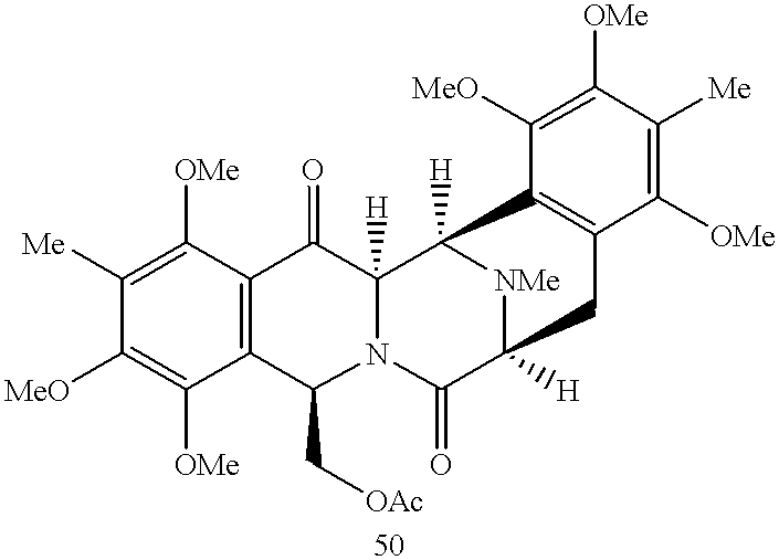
C12=C(C([OMe])=C([Me])C([MeO])=C1[OMe])C(=O)C1([H])N(C2C[OAc])C(=O)C2([H])[NMe]C1([H])C1=C(C([OMe])=C([Me])C([OMe])=C1[MeO])C2
